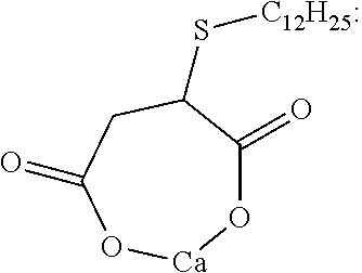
O1C(=O)C(S[C12H25:])CC(=O)O[Ca]1
